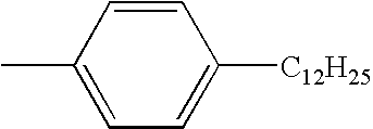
C1=CC(C)=CC=C1[C12H25]
